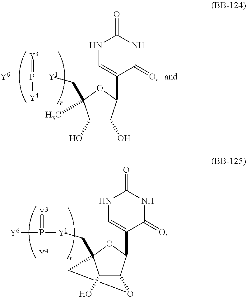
C1C2(C[Y1]P([Y6])(=[Y3])[Y4])C(O)C(O1)C(C1=CNC(=O)NC1=O)O2.C(C1(C)C(O)C(O)C(C2=CNC(=O)NC2=O)O1)[Y1]P([Y6])(=[Y3])[Y4]
